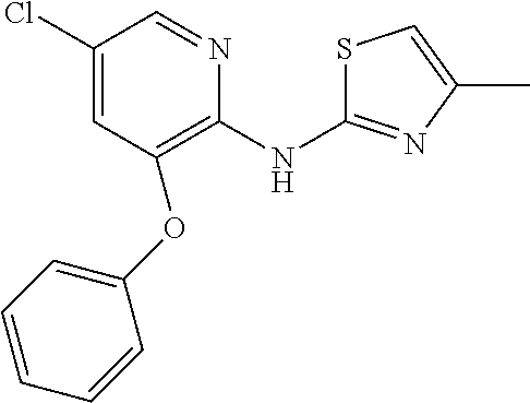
C1(NC2=NC(C)=CS2)=C(OC2=CC=CC=C2)C=C(Cl)C=N1
